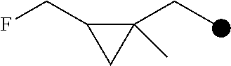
C1(CC)(C)C(CF)C1
